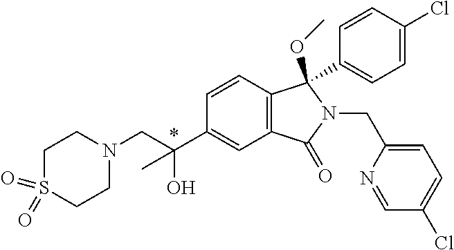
C1=CC2=C(C=C1C(CN1CCS(=O)(=O)CC1)(C)O)C(=O)N(CC1=CC=C(Cl)C=N1)C2(OC)C1=CC=C(Cl)C=C1
